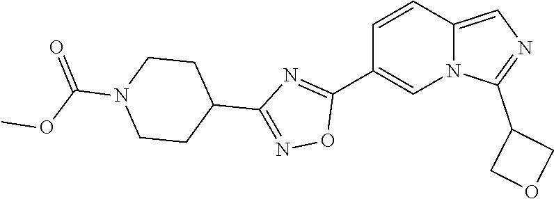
C1(C2=NC(C3CCN(C(=O)OC)CC3)=NO2)=CN2C(=CN=C2C2COC2)C=C1
